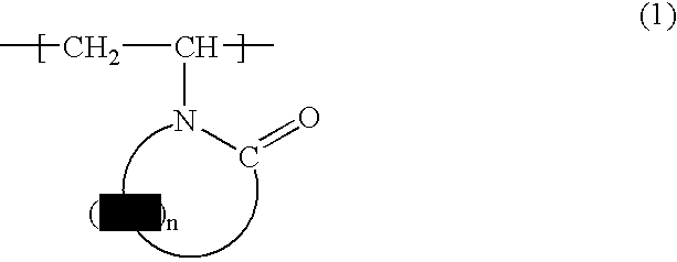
C(NC=O)(CC)C
